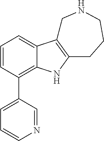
C1=CC(C2=CC=CN=C2)=C2C(=C1)C1=C(N2)CCCNC1
